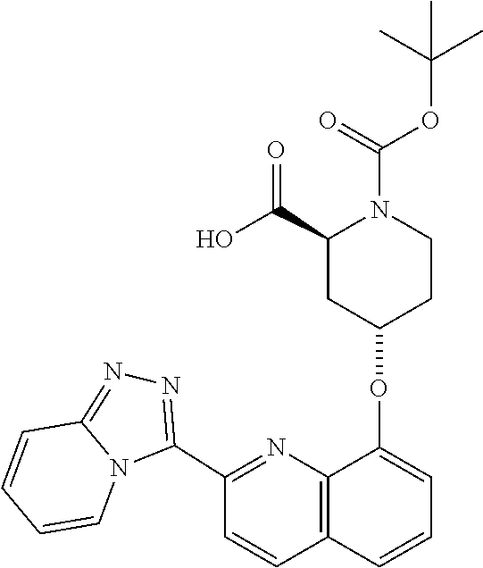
C12=NN=C(C3=NC4=C(C=C3)C=CC=C4OC3CCN(C(=O)OC(C)(C)C)C(C(O)=O)C3)N1C=CC=C2
